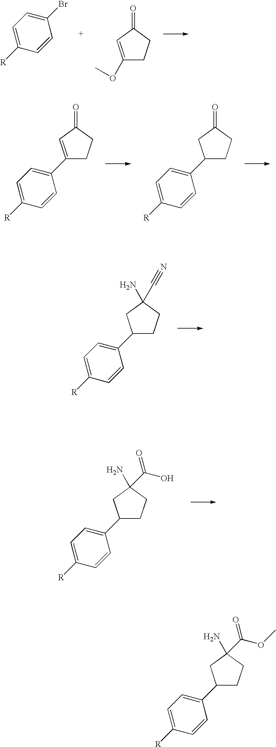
C1(Br)=CC=C([R])C=C1.C1(OC)=CC(=O)CC1.C1(C2=CC(=O)CC2)=CC=C([R])C=C1.C1(C2CCC(=O)C2)=CC=C([R])C=C1.C1(C2CCC(N)(C#N)C2)=CC=C([R])C=C1.C1(C2CCC(N)(C(O)=O)C2)=CC=C([R])C=C1.C1(C2CCC(N)(C(OC)=O)C2)=CC=C([R])C=C1
